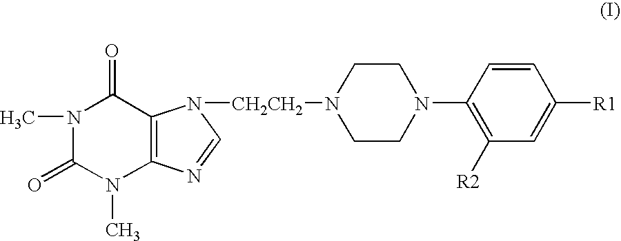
N1(C)C(=O)N(C)C2=C(C1=O)N([CH2CH2]N1CCN(C3=C([R2])C=C([R1])C=C3)CC1)C=N2
